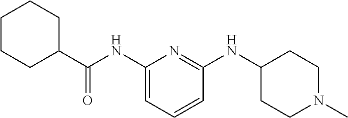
C1(NC(C2CCCCC2)=O)=CC=CC(NC2CCN(C)CC2)=N1
